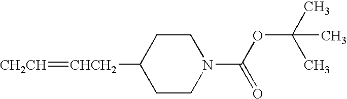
C1CN(C(OC(C)(C)C)=O)CCC1[CHCH2]=[CH2CH]
